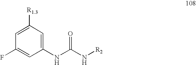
C1(NC(N[R2])=O)=CC([R1.3])=CC(F)=C1
